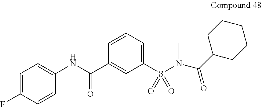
C1(C(NC2=CC=C(F)C=C2)=O)=CC(S(N(C(C2CCCCC2)=O)C)(=O)=O)=CC=C1
